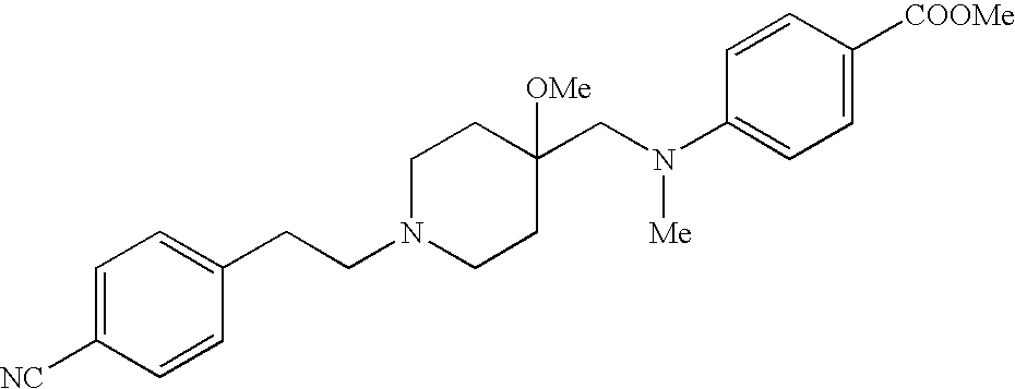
C1=C([NC])C=CC(CCN2CCC(CN(C3=CC=C([COOMe])C=C3)[Me])([OMe])CC2)=C1
